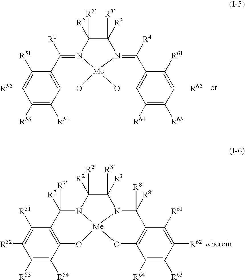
C12=C(O[Me]34N(=C1[R1])C([R2])([R2])C([R3])([R3])N3=C([R4])C1=C(O4)C([R64])=C([R63])C([R62])=C1[R61])C([R54])=C([R53])C([R52])=C2[R51].C12=C(O[Me]34N(C1([R7])[R7])C([R2])([R2])C([R3])([R3])N3C([R8])([R8])C1=C(O4)C([R64])=C([R63])C([R62])=C1[R61])C([R54])=C([R53])C([R52])=C2[R51]
